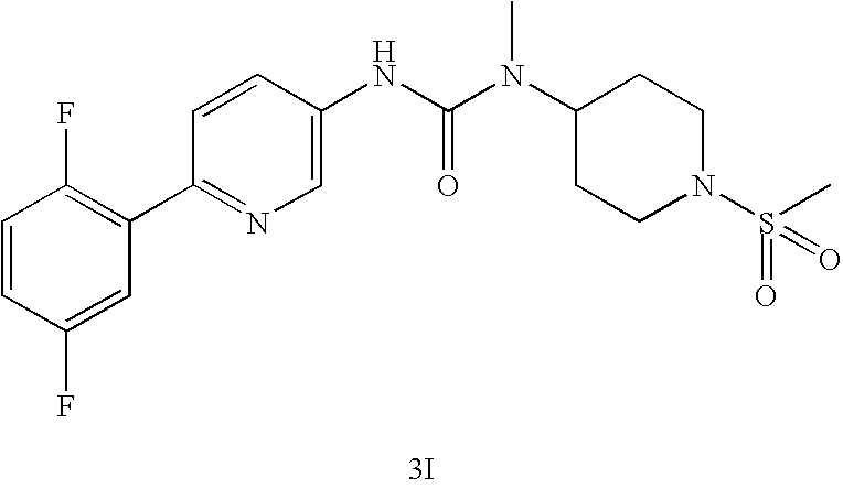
[3I].C1(C2=C(F)C=CC(F)=C2)=NC=C(NC(N(C2CCN(S(=O)(=O)C)CC2)C)=O)C=C1
